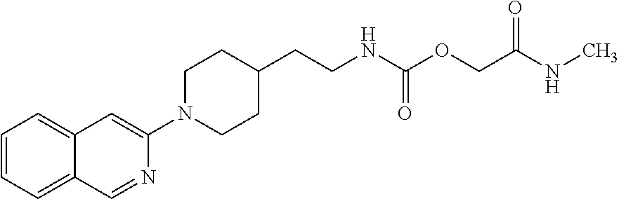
C12=CC=CC=C1C=NC(N1CCC(CCNC(OCC(=O)NC)=O)CC1)=C2
